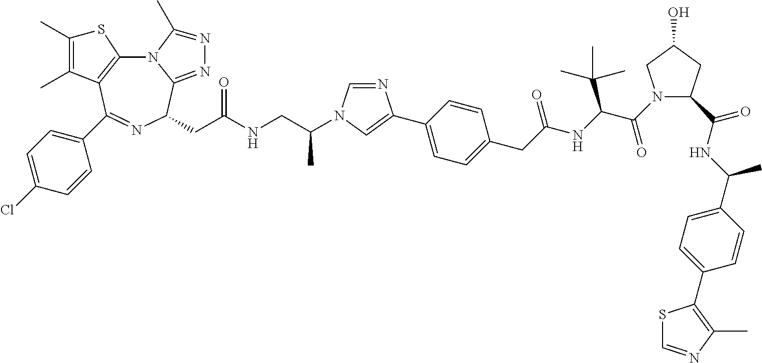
N12C3=C(C(C4=CC=C(Cl)C=C4)=NC(CC(=O)NCC(N4C=NC(C5=CC=C(CC(NC(C(N6C(C(NC(C7=CC=C(C8=C(C)N=CS8)C=C7)C)=O)CC(O)C6)=O)C(C)(C)C)=O)C=C5)=C4)C)C1=NN=C2C)C(C)=C(C)S3
